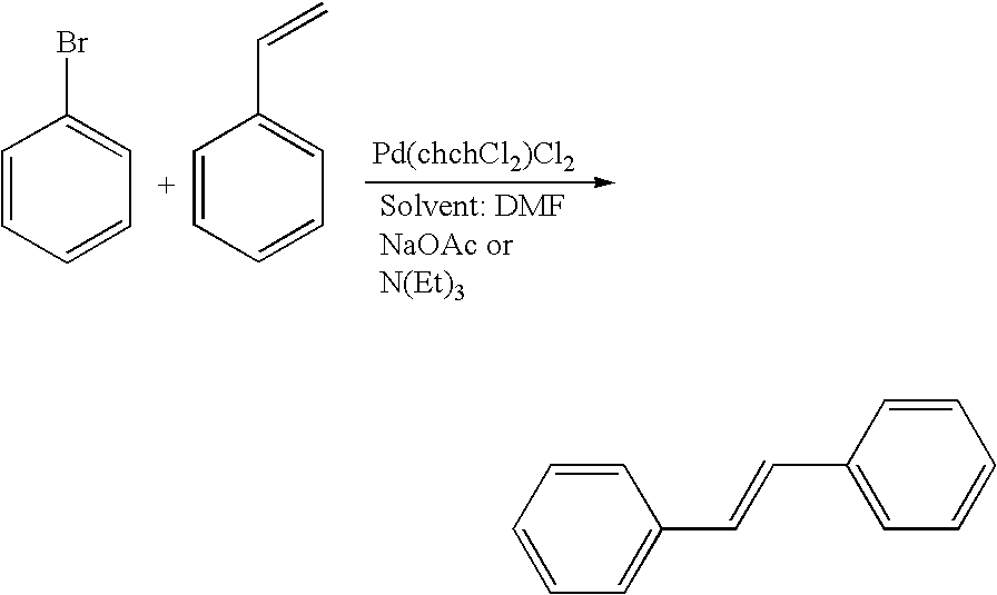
C1=CC=CC=C1Br.C1=CC=CC=C1C=C.C1=CC=C(C=CC2=CC=CC=C2)C=C1
